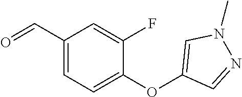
C1(C=O)=CC=C(OC2=CN(C)N=C2)C(F)=C1
